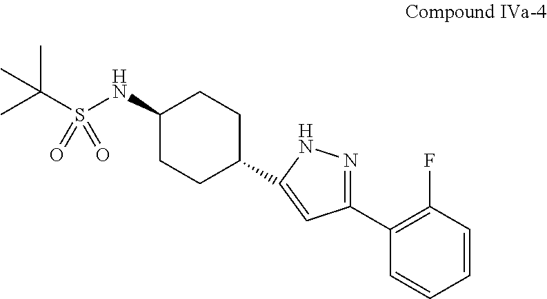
CC(S(NC1CCC(C2=CC(C3=C(F)C=CC=C3)=NN2)CC1)(=O)=O)(C)C
